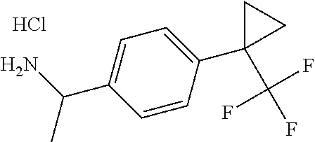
Cl.C1=CC(C2(C(F)(F)F)CC2)=CC=C1C(N)C
